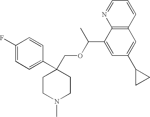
C1(F)=CC=C(C2(COC(C3=CC(C4CC4)=CC4=C3N=CC=C4)C)CCN(C)CC2)C=C1
